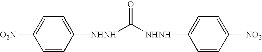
[O2N]C1=CC=C([NHNH]C([NHNH]C2=CC=C([NO2])C=C2)=O)C=C1
